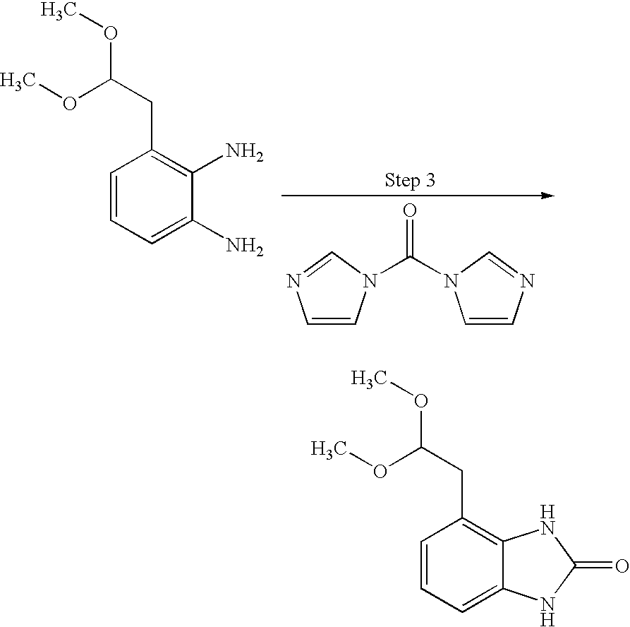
C1=CN(C(N2C=CN=C2)=O)C=N1.C1=CC=C(N)C(N)=C1CC(OC)OC.C1=CC=C2C(=C1CC(OC)OC)NC(=O)N2
